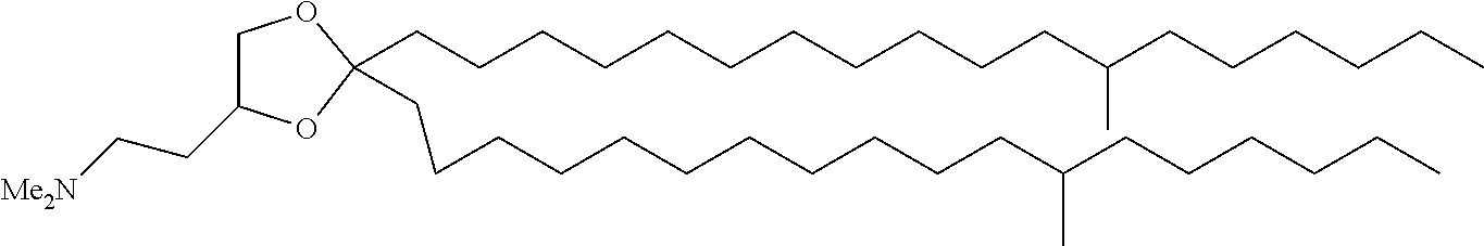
C1(CC[Me2N])COC(CCCCCCCCCCCC(CCCCCC)C)(CCCCCCCCCCCC(CCCCCC)C)O1
